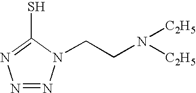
N1=NN(CCN([C2H5])[C2H5])C(S)=N1
